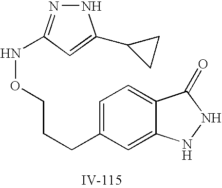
C1=C(CCCONC2=NNC(C3CC3)=C2)C=C2C(=C1)C(=O)NN2
